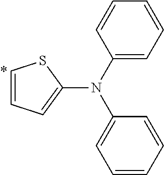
C1=CC=C(N(C2=CC=CC=C2)C2=CC=CC=C2)S1
